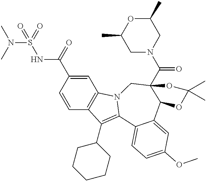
C12=C(C=CC(C(NS(N(C)C)(=O)=O)=O)=C1)C(C1CCCCC1)=C1N2CC2(C(N3CC(C)OC(C)C3)=O)C(C3=CC(OC)=CC=C13)OC(C)(C)O2
